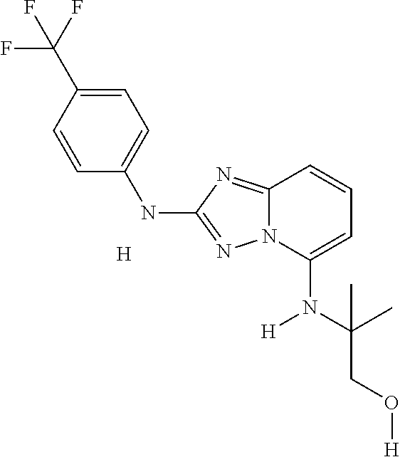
C1=C(C(F)(F)F)C=CC(NC2=NN3C(=N2)C=CC=C3N(C(CO[H])(C)C)[H])=C1.[H]
